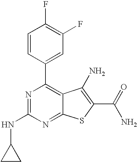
C1=CC(C2=C3C(=NC(NC4CC4)=N2)SC(C(N)=O)=C3N)=CC(F)=C1F
